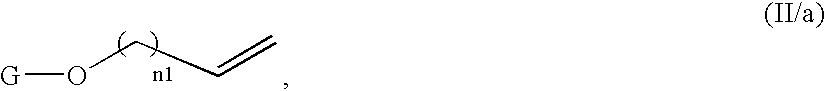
[G]OCC=C
